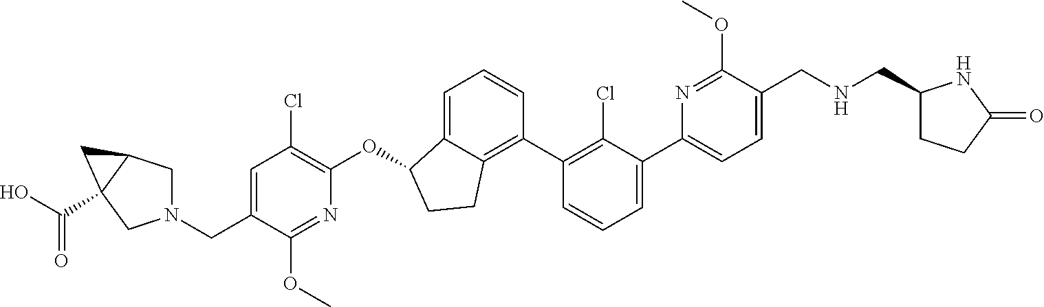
C(C1=CC(Cl)=C(OC2C3=CC=CC(C4=C(Cl)C(C5=CC=C(CNCC6CCC(=O)N6)C(OC)=N5)=CC=C4)=C3CC2)N=C1OC)N1CC2C(C(O)=O)(C1)C2
